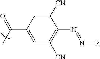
C1(C(C)=O)=CC([CN])=C(N=N[R])C([CN])=C1
